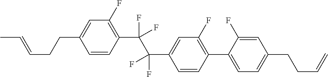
C1=CC(C(C(C2=CC(F)=C(C3=CC=C(CCC=C)C=C3F)C=C2)(F)F)(F)F)=C(F)C=C1CCC=CC
